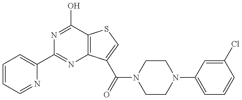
C1(C2=NC3=C(C(O)=N2)SC=C3C(=O)N2CCN(C3=CC=CC(Cl)=C3)CC2)=CC=CC=N1
